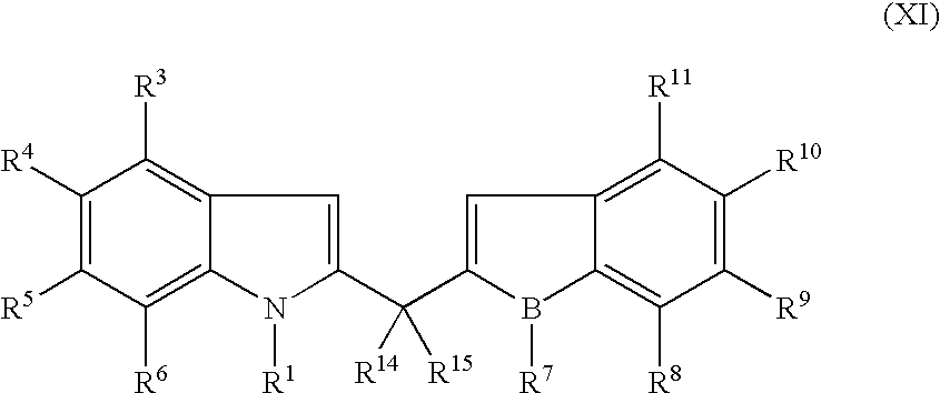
C1([R4])=C([R5])C([R6])=C2C(=C1[R3])C=C(C(C1=CC3=C([R11])C([R10])=C([R9])C([R8])=C3B1[R7])([R14])[R15])N2[R1]
